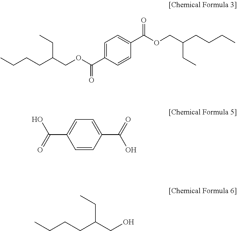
C(C(COC(C1=CC=C(C(OCC(CCCC)CC)=O)C=C1)=O)CC)CCC.C1(C(O)=O)=CC=C(C(=O)O)C=C1.CCCCC(CO)CC
